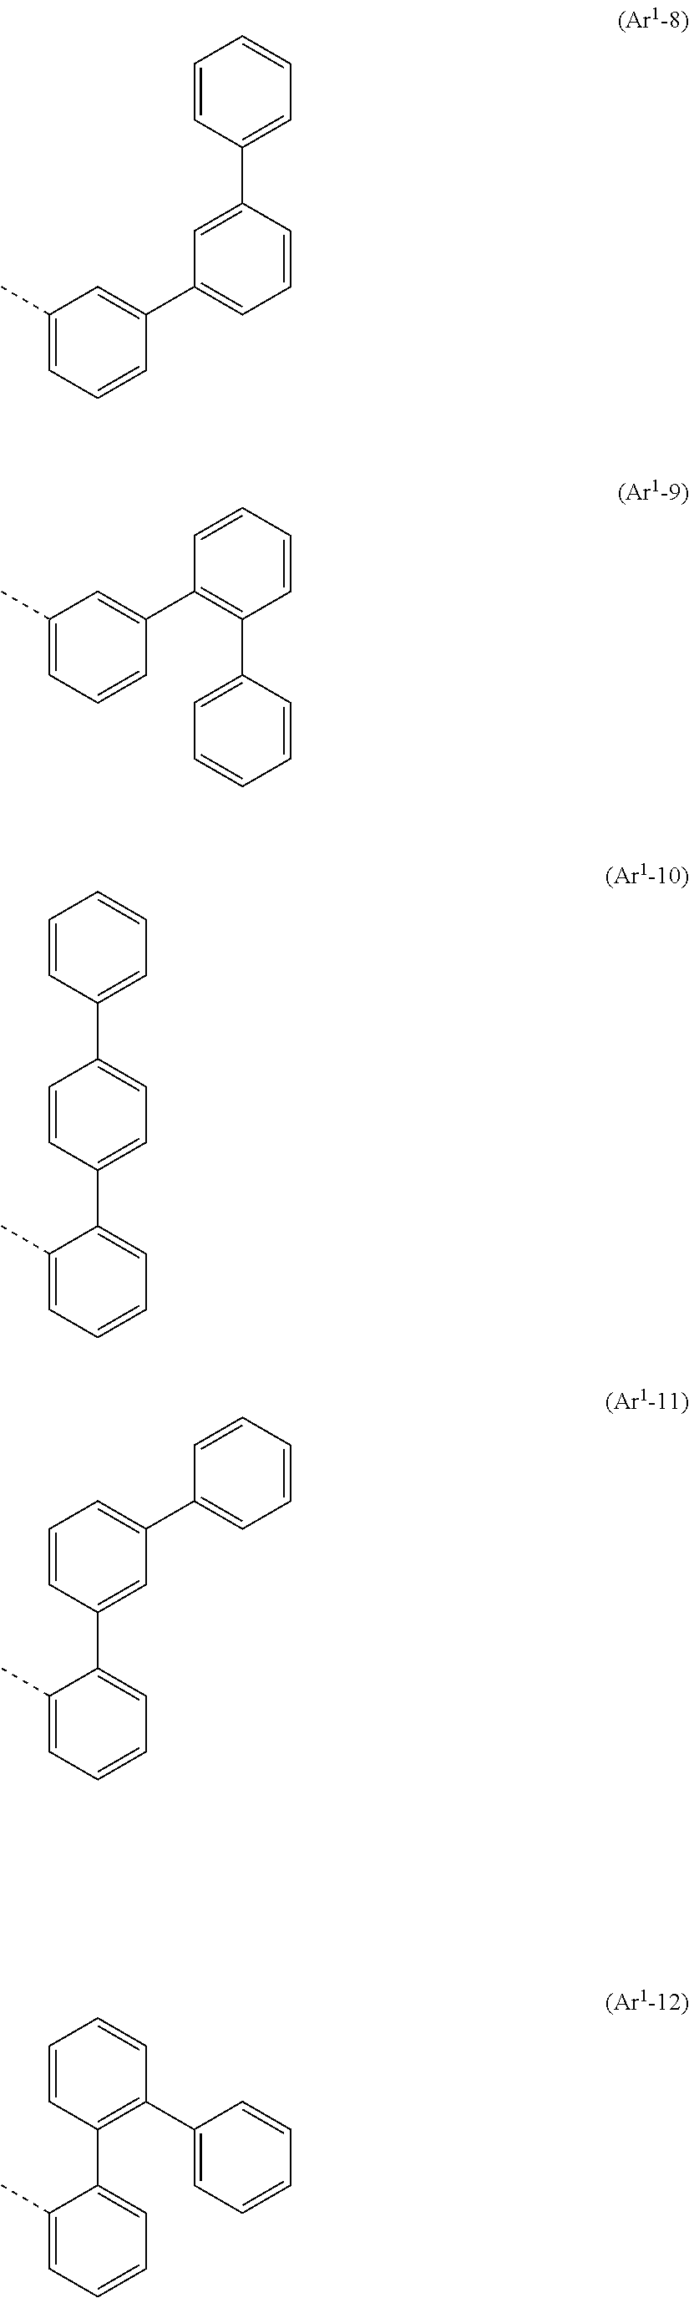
C1(C)=CC=CC(C2=CC=CC(C3=CC=CC=C3)=C2)=C1.C1(C)=CC=CC(C2=C(C3=CC=CC=C3)C=CC=C2)=C1.C1(C)=CC=CC=C1C1=CC=C(C2=CC=CC=C2)C=C1.C1(C)=CC=CC=C1C1=CC(C2=CC=CC=C2)=CC=C1.C1(C)=CC=CC=C1C1=C(C2=CC=CC=C2)C=CC=C1
